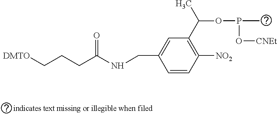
[DMTO]CCCC(NCC1=CC(C(OP(O[CNEt])C)C)=C([NO2])C=C1)=O
